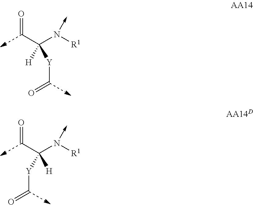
O=CC(N([R1])->C)([H])[Y]C=O.O=CC(N([R1])->C)([Y]C=O)[H]
